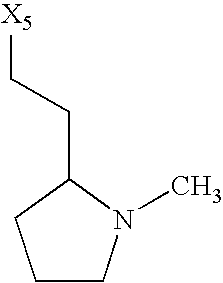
C1CN(C)C(CC[X5])C1
